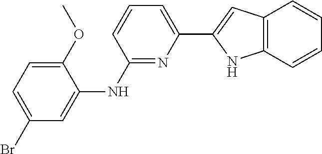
C1(C2=CC=CC(NC3=CC(Br)=CC=C3OC)=N2)=CC2=C(N1)C=CC=C2
